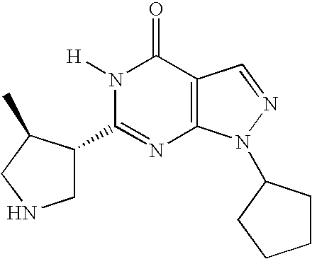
N1([H])C(=O)C2=C(N=C1C1CNCC1C)N(C1CCCC1)N=C2
